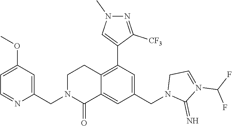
C1=NC(CN2C(=O)C3=CC(CN4C(=N)N(C(F)F)=CC4)=CC(C4=CN(C)N=C4[CF3])=C3CC2)=CC(OC)=C1
